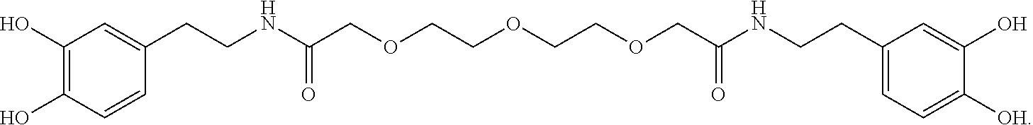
C1(O)=C(O)C=CC(CCNC(COCCOCCOCC(NCCC2=CC=C([OH])C(O)=C2)=O)=O)=C1
